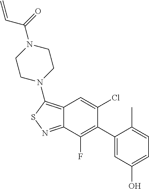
C12=C(N3CCN(C(=O)C=C)CC3)SN=C1C(F)=C(C1=CC(O)=CC=C1C)C(Cl)=C2
